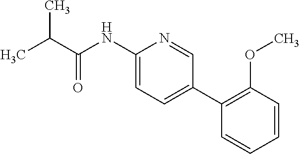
CC(C)C(=O)NC1=CC=C(C2=C(OC)C=CC=C2)C=N1
